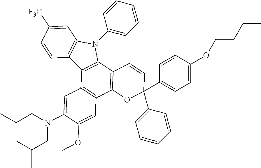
C12=C(C3=C(C4=C1C=C(N1CC(C)CC(C)C1)C(OC)=C4)OC(C1=CC=C(OCCCC)C=C1)(C1=CC=CC=C1)C=C3)N(C1=CC=CC=C1)C1=C2C=CC([F3C])=C1
